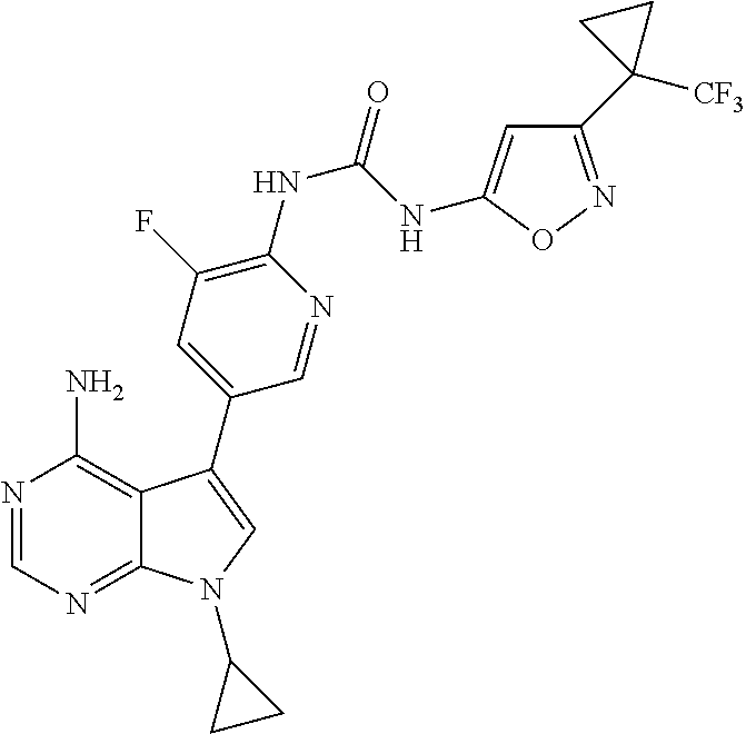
N1=CN=C2C(=C1N)C(C1=CC(F)=C(NC(NC3=CC(C4([CF3])CC4)=NO3)=O)N=C1)=CN2C1CC1
